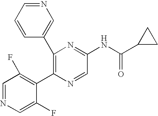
C1(C2=CN=CC=C2)=C(C2=C(F)C=NC=C2F)N=CC(NC(C2CC2)=O)=N1
